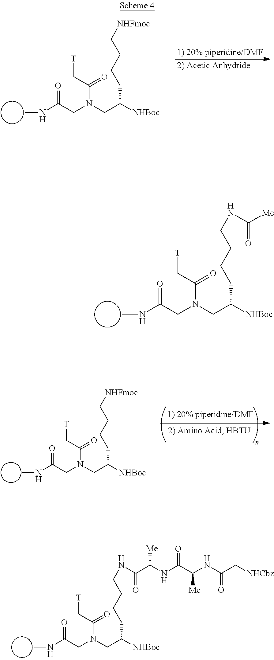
CNC(CN(CC([NHBoc])CCCC[NHFmoc])C(C[T])=O)=O.CNC(CN(CC([NHBoc])CCCCNC([Me])=O)C(C[T])=O)=O.CNC(CN(CC([NHBoc])CCCCNC(C(NC(C(NC(C[NHCbz])=O)[Me])=O)[Me])=O)C(C[T])=O)=O.CNC(CN(CC([NHBoc])CCCC[NHFmoc])C(C[T])=O)=O
